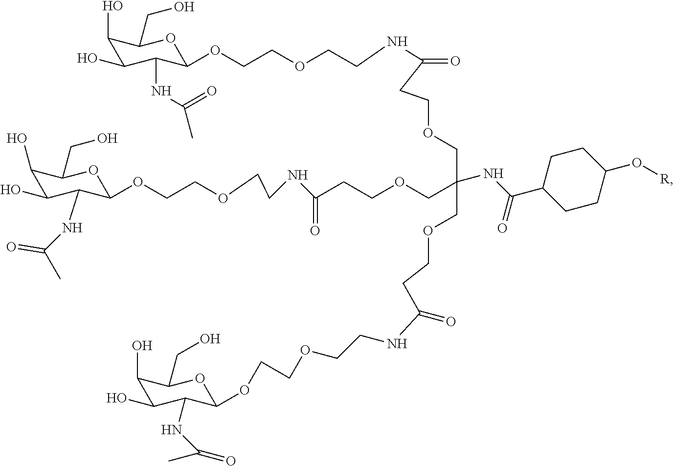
C1(O)C(O)C(NC(C)=O)C(OCCOCCNC(CCOCC(COCCC(NCCOCCOC2C(NC(C)=O)C(O)C(O)C(CO)O2)=O)(COCCC(NCCOCCOC2C(NC(C)=O)C(O)C(O)C(CO)O2)=O)NC(C2CCC(O[R])CC2)=O)=O)OC1CO
